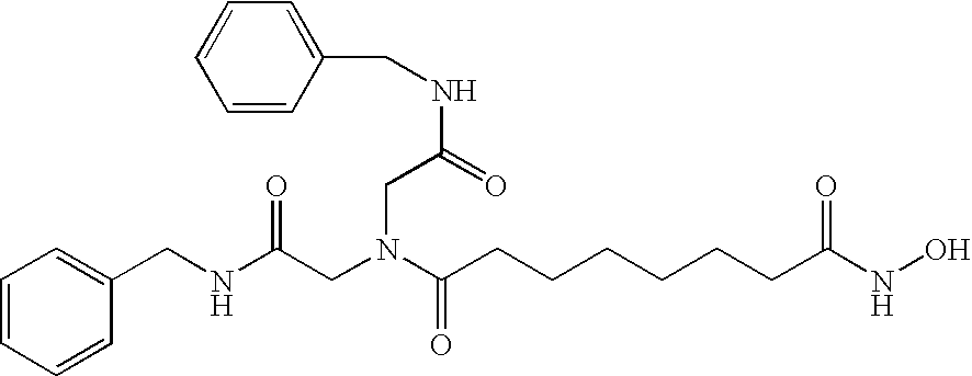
N(C(=O)CN(CC(NCC1=CC=CC=C1)=O)C(=O)CCCCCCC(NO)=O)CC1=CC=CC=C1
